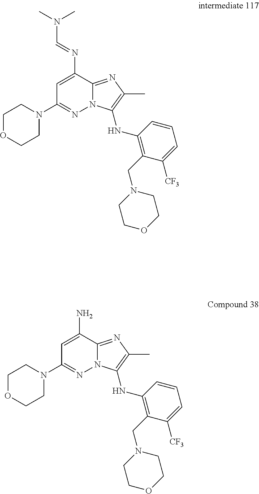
C1OCCN(C2=NN3C(=NC(C)=C3NC3=C(CN4CCOCC4)C([CF3])=CC=C3)C(N=CN(C)C)=C2)C1.C1OCCN(C2=NN3C(=NC(C)=C3NC3=C(CN4CCOCC4)C([CF3])=CC=C3)C(N)=C2)C1
